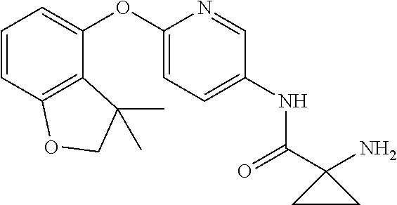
C1=CC2=C(C(OC3=CC=C(NC(C4(N)CC4)=O)C=N3)=C1)C(C)(C)CO2
